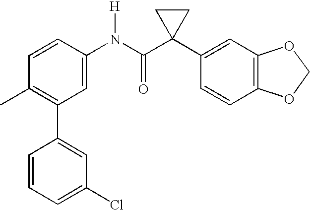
C1=C(N(C(C2(C3=CC4=C(C=C3)OCO4)CC2)=O)[H])C=CC(C)=C1C1=CC(Cl)=CC=C1
